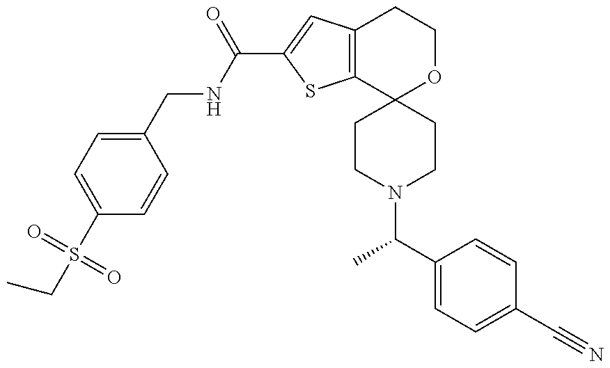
CCS(C1=CC=C(CNC(=O)C2=CC3=C(S2)C2(OCC3)CCN(C(C3=CC=C(C#N)C=C3)C)CC2)C=C1)(=O)=O
